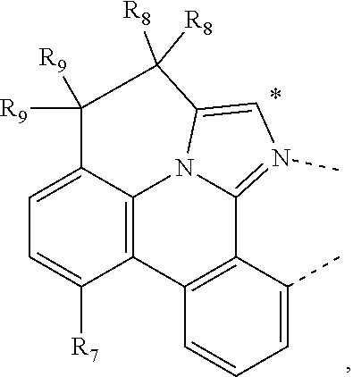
C1=CC=C(C)C2=C1C1=C3N4C2=N(C)C=C4C([R8])([R8])C([R9])([R9])C3=CC=C1[R7]
